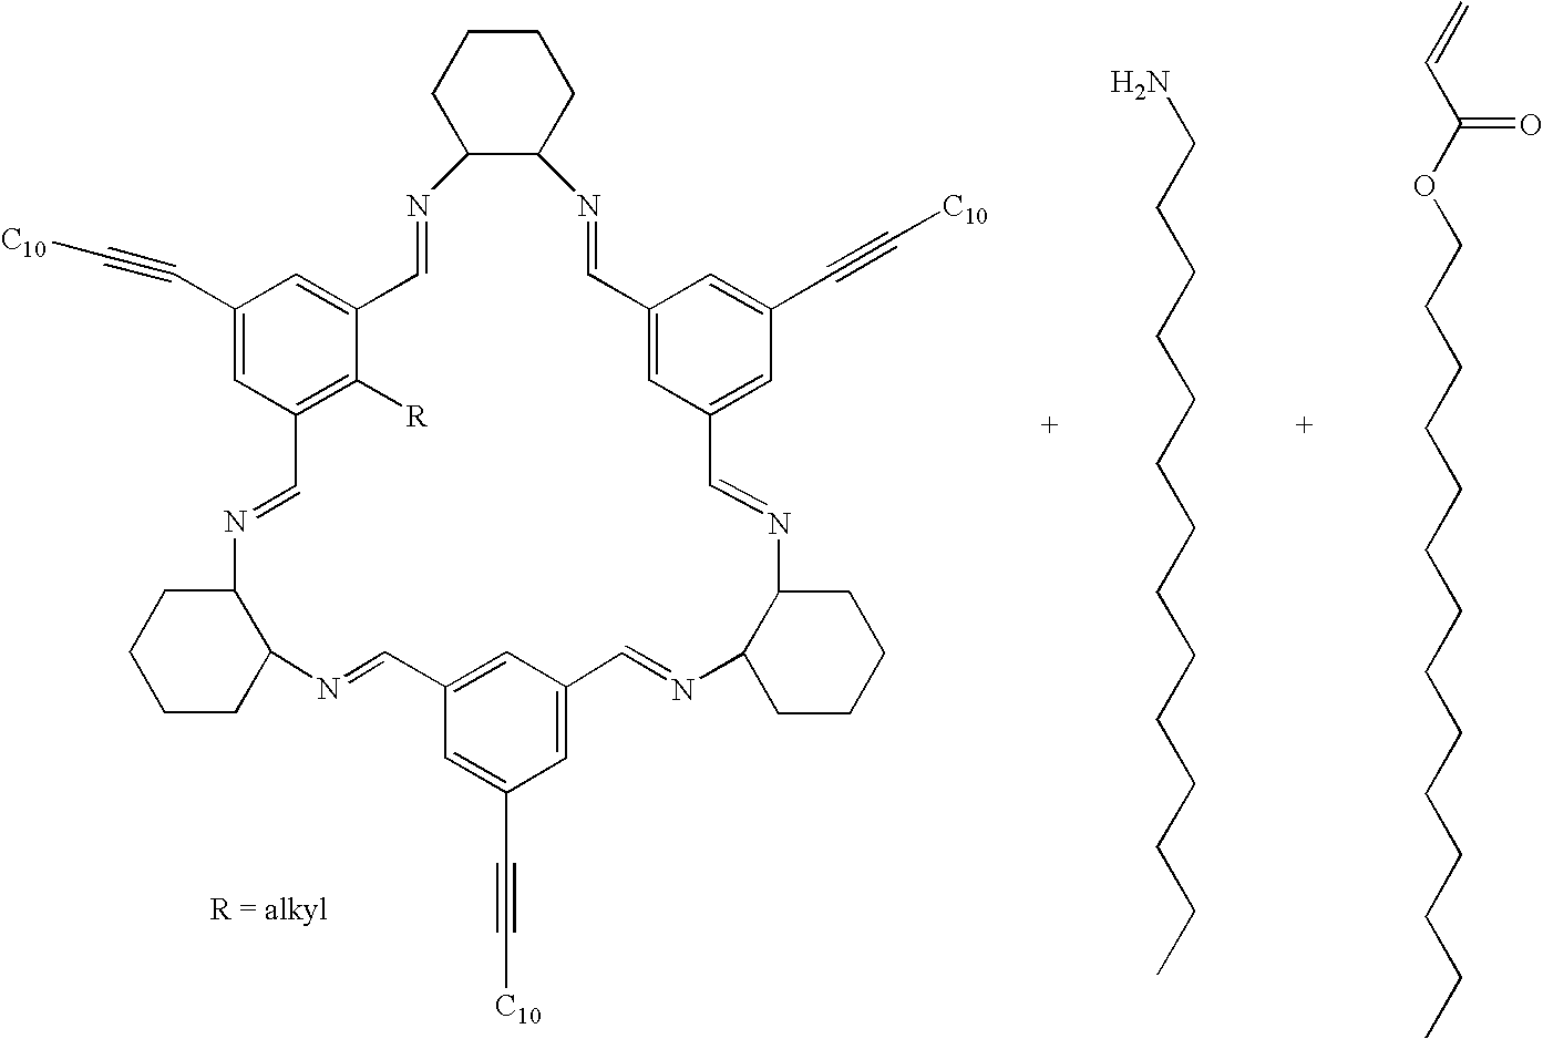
C1CCC2C(C1)N=CC1=C([R])C(=CC(C#C[C10])=C1)C=NC1C(CCCC1)N=CC1=CC(=CC(C#C[C10])=C1)C=NC1C(N=CC3=CC(C#C[C10])=CC(=C3)C=N2)CCCC1.C=CC(OCCCCCCCCCCCCCC)=O.C(CCCCCCCCCCCCC)N
